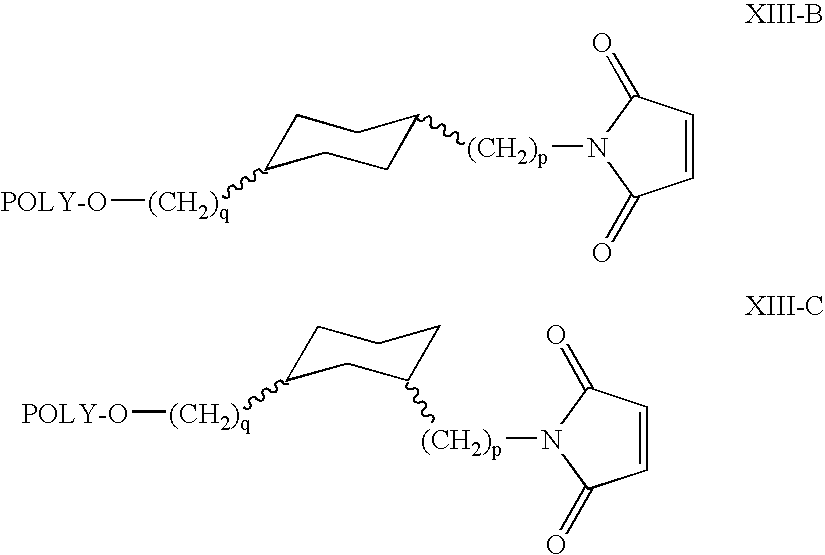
C1=CC(=O)N([(CH2)p]C2CCC([(CH2)q][POLY-O])CC2)C1=O.C1=CC(=O)N([(CH2)p]C2CC([(CH2)q][POLY-O])CCC2)C1=O
